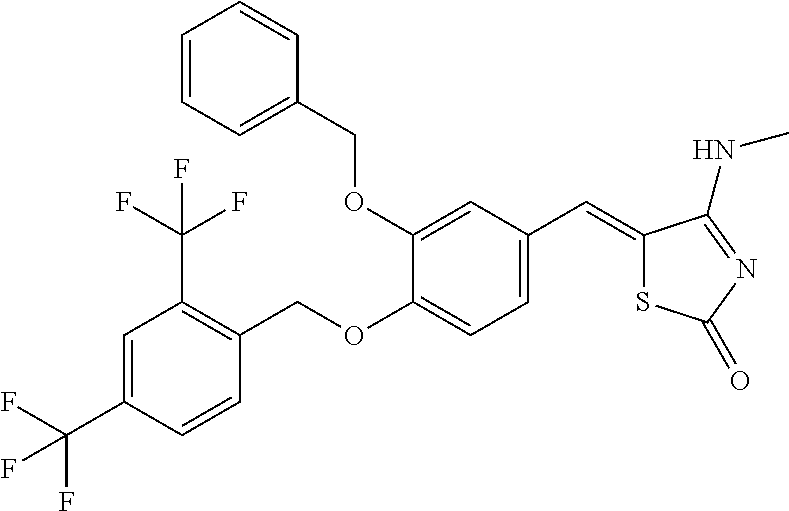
C1=C(C(F)(F)F)C=CC(COC2=CC=C(C=C3SC(=O)N=C3NC)C=C2OCC2=CC=CC=C2)=C1C(F)(F)F
